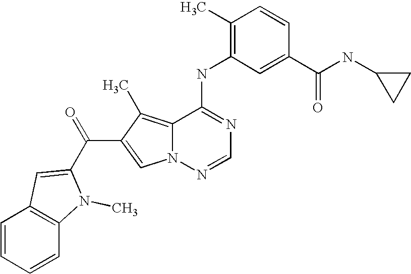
C1(C)=C(NC2=NC=NN3C2=C(C)C(C(=O)C2=CC4=C(C=CC=C4)N2C)=C3)C=C(C(NC2CC2)=O)C=C1
